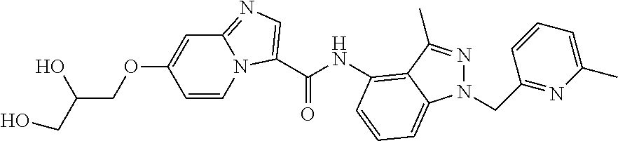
C1=CN2C(=NC=C2C(NC2=C3C(C)=NN(CC4=NC(C)=CC=C4)C3=CC=C2)=O)C=C1OCC(O)CO
